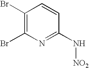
C1(Br)=C(Br)N=C(N[NO2])C=C1
